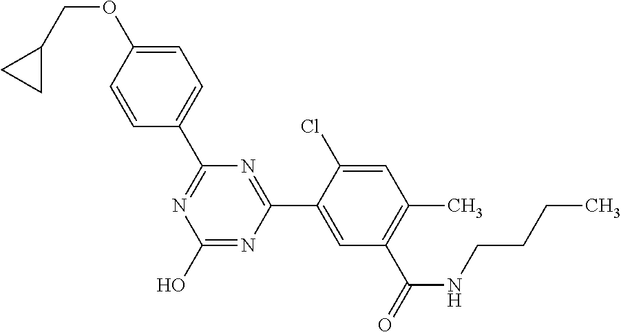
N1=C(C2=CC=C(OCC3CC3)C=C2)N=C(C2=CC(C(NCCCC)=O)=C(C)C=C2Cl)N=C1O
